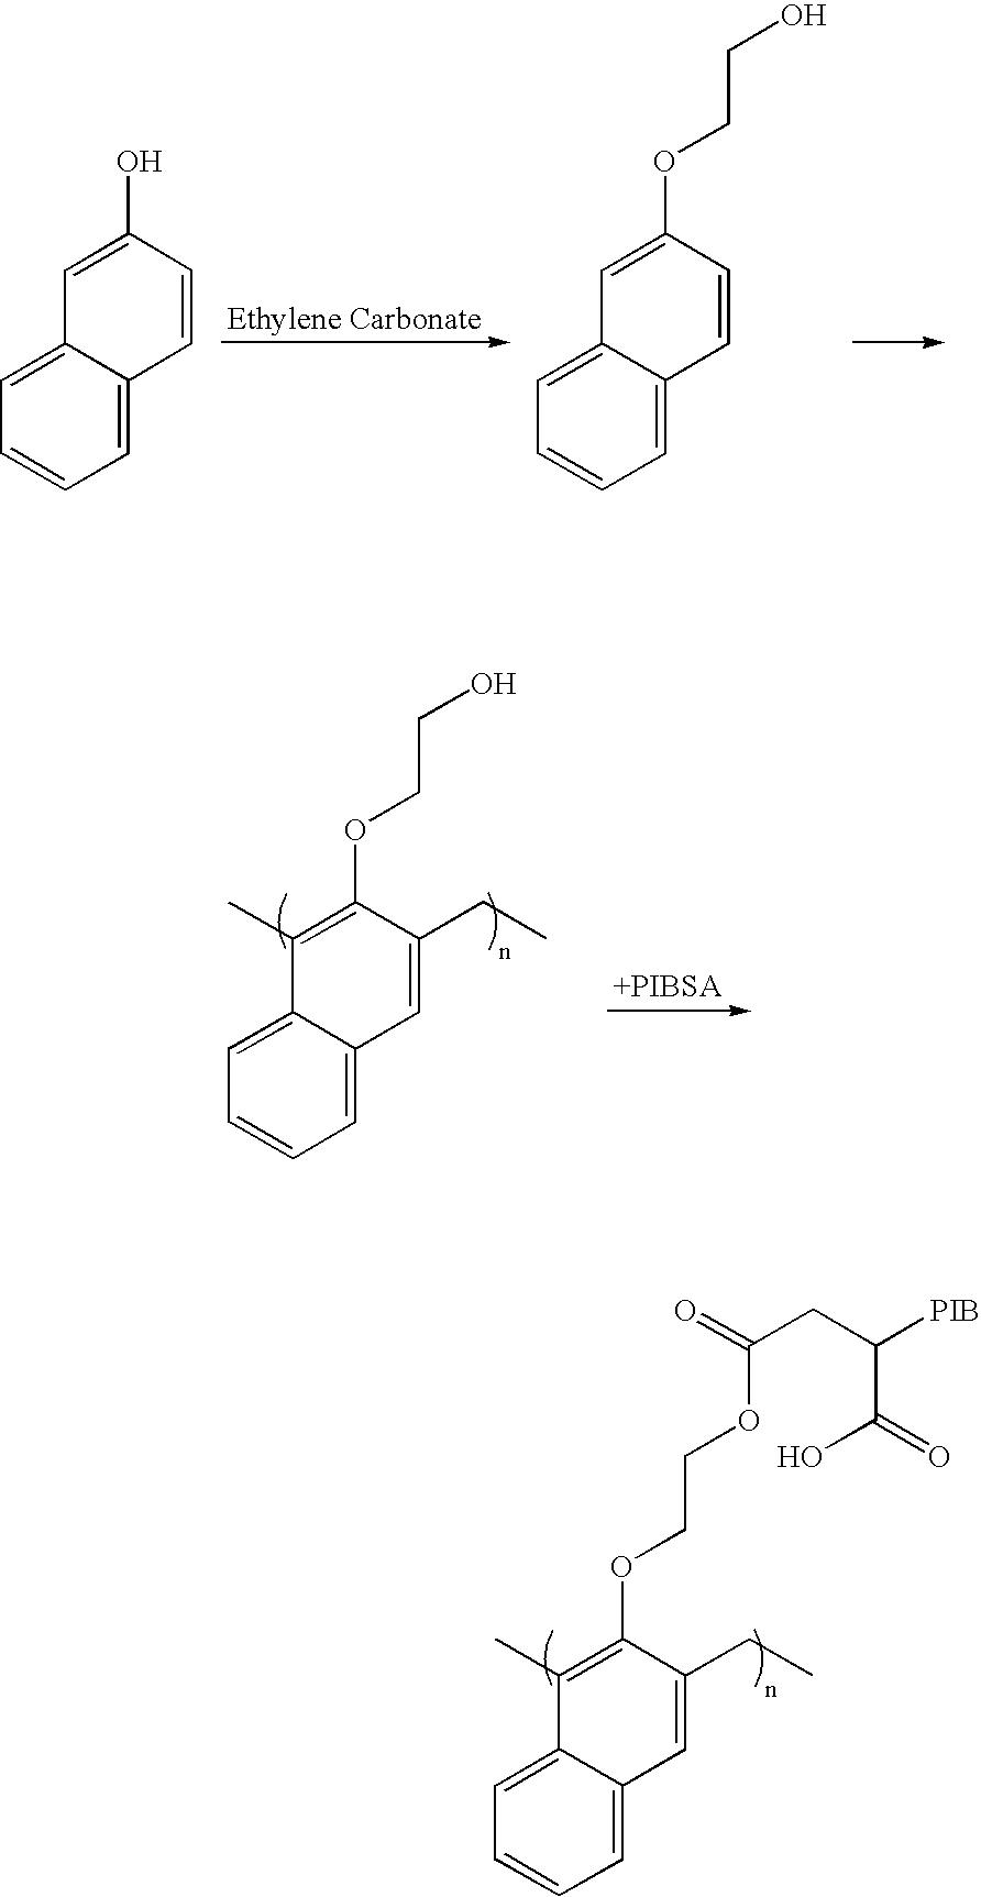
C1=C2C(=CC=C1)C=C(O)C=C2.C1=C2C(=CC=C1)C=C(OCCO)C=C2.C1=C2C(=CC=C1)C(C)=C(OCCO)C(CC)=C2.C1=C2C(=CC=C1)C(C)=C(OCCOC(CC(C(O)=O)[PIB])=O)C(CC)=C2
